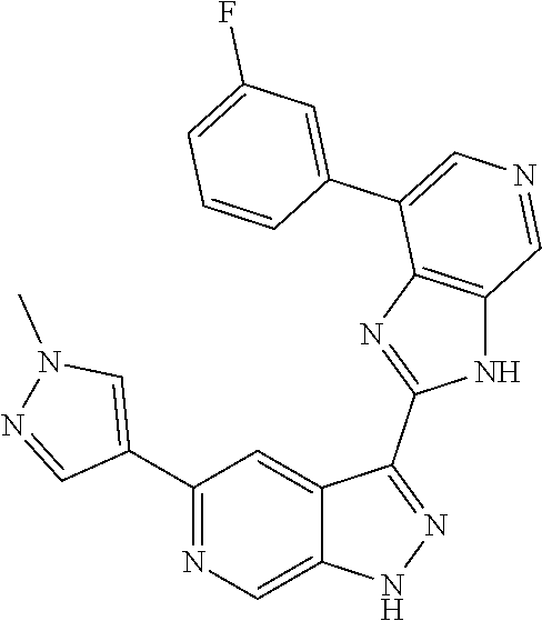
C1(C2=CN(C)N=C2)=NC=C2C(=C1)C(C1=NC3=C(N1)C=NC=C3C1=CC(F)=CC=C1)=NN2
